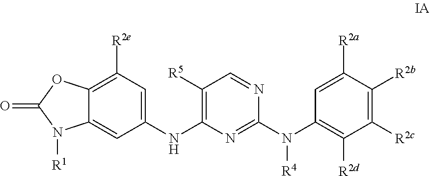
O=C1OC2=C([R2e])C=C(NC3=C([R5])C=NC(N(C4=C([R2d])C([R2c])=C([R2b])C([R2a])=C4)[R4])=N3)C=C2N1[R1]
